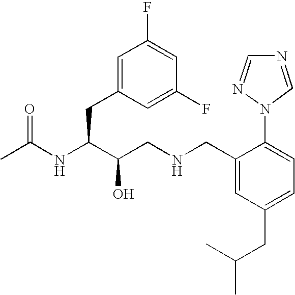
CC(NC(C(CNCC1=CC(CC(C)C)=CC=C1N1C=NC=N1)O)CC1=CC(F)=CC(F)=C1)=O
